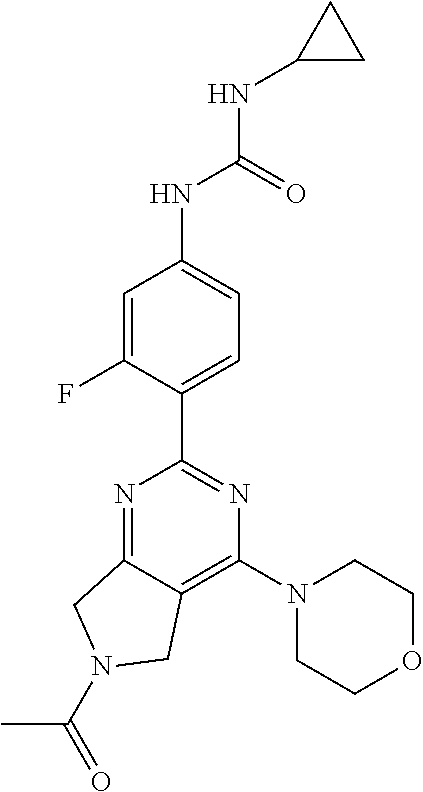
C1(C2=NC(N3CCOCC3)=C3C(=N2)CN(C(=O)C)C3)=CC=C(NC(NC2CC2)=O)C=C1F
